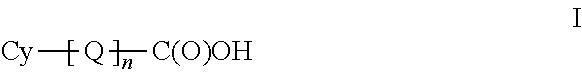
[Cy][Q][C(O)OH]
